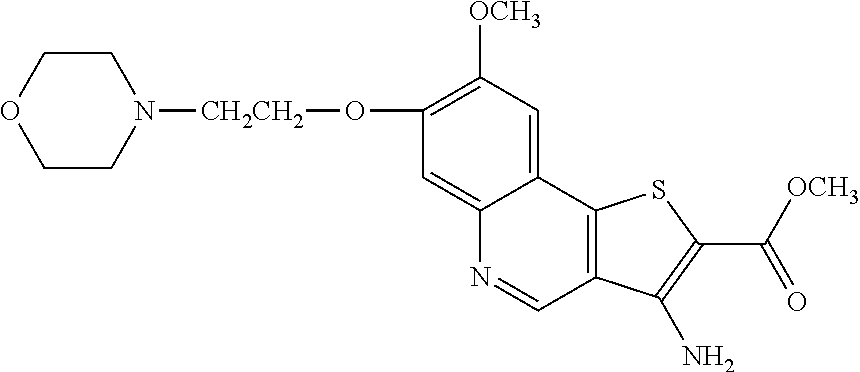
C1CN([CH2CH2]OC2=C([OCH3])C=C3C(=C2)N=CC2=C3SC(C([OCH3])=O)=C2N)CCO1
